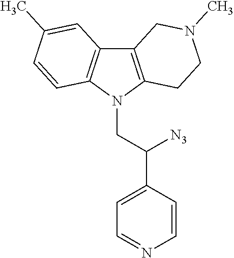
C12=C(N(CC(C3=CC=NC=C3)[N3])C3=C1C=C(C)C=C3)CCN(C)C2
